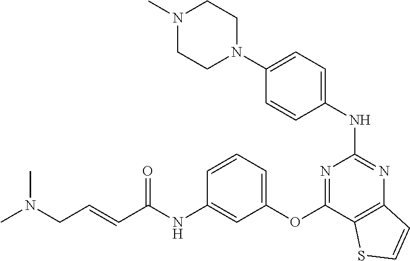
N1(C)CCN(C2=CC=C(NC3=NC4=C(C(OC5=CC=CC(NC(C=CCN(C)C)=O)=C5)=N3)SC=C4)C=C2)CC1
